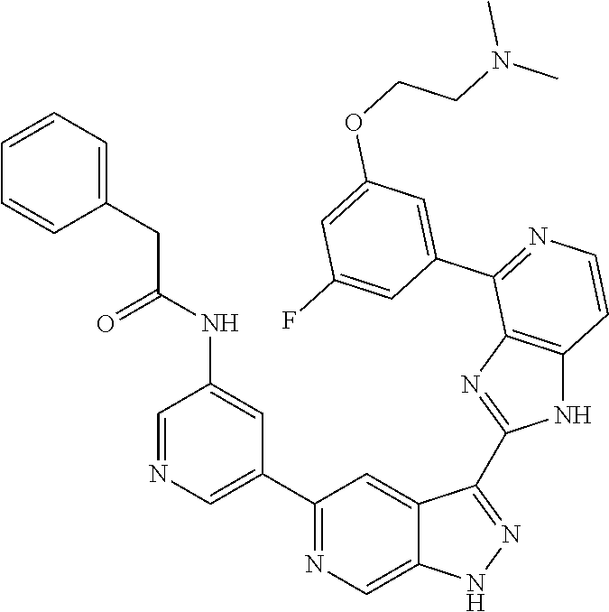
C1(C2=CN=CC(NC(=O)CC3=CC=CC=C3)=C2)=NC=C2C(=C1)C(C1=NC3=C(N1)C=CN=C3C1=CC(OCCN(C)C)=CC(F)=C1)=NN2
